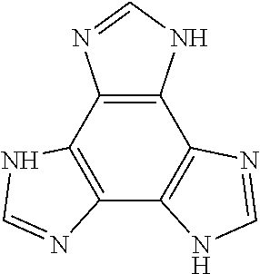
C12=C(C3=C(C4=C1NC=N4)NC=N3)NC=N2
